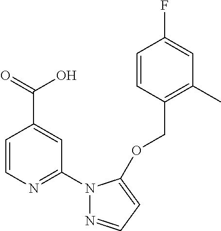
C1=CC(COC2=CC=NN2C2=NC=CC(C(=O)O)=C2)=C(C)C=C1F
